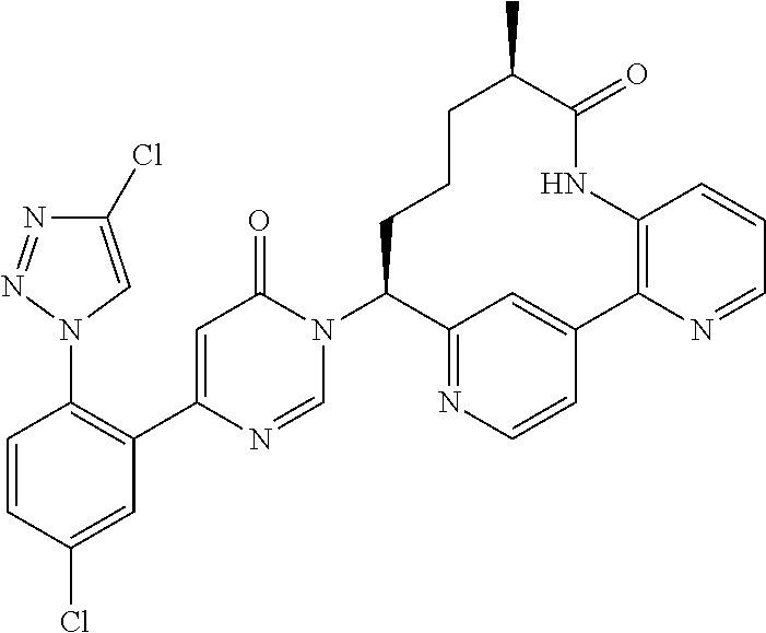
C1(N2C=NC(C3=C(N4C=C(Cl)N=N4)C=CC(Cl)=C3)=CC2=O)C2=NC=CC(=C2)C2=C(NC(=O)C(C)CCC1)C=CC=N2
